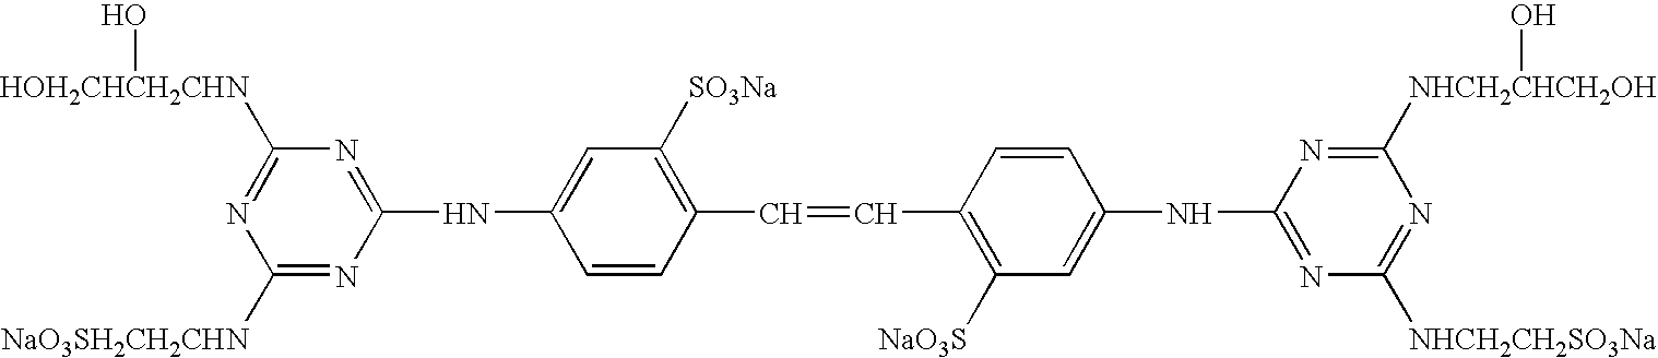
C1([NaO3SH2CH2CHN])=NC(NC2=CC([SO3Na])=C(C=CC3=C([NaO3S])C=C(NC4=NC([NHCH2CH2SO3Na])=NC([NHCH2CHCH2OH]O)=N4)C=C3)C=C2)=NC([HOH2CHCH2CHN]O)=N1
